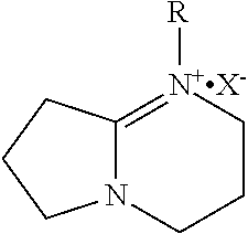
C12=[N+X-]([R])CCCN1CCC2
